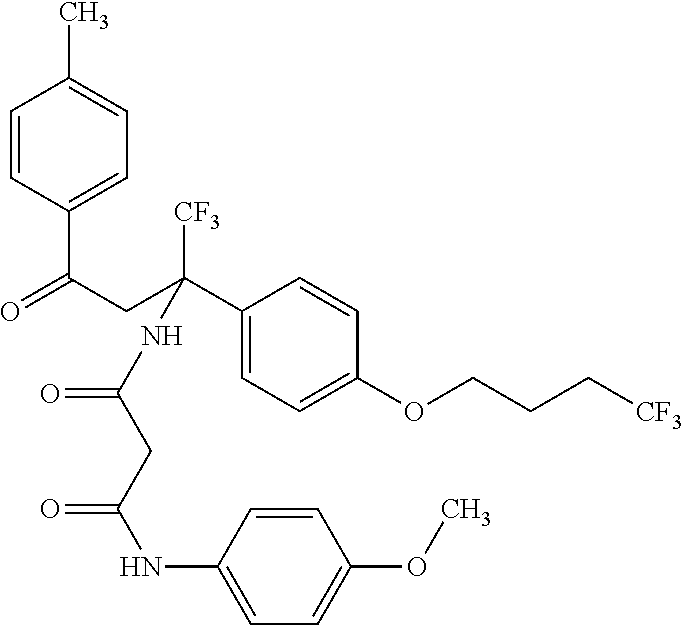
C(C1=CC=C(C)C=C1)(CC([CF3])(C1=CC=C(OCCC[CF3])C=C1)NC(=O)CC(=O)NC1=CC=C(OC)C=C1)=O
